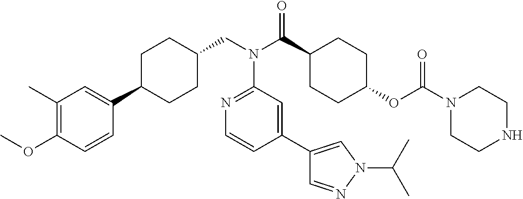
C1(C)=C(OC)C=CC(C2CCC(CN(C3=NC=CC(C4=CN(C(C)C)N=C4)=C3)C(=O)C3CCC(OC(=O)N4CCNCC4)CC3)CC2)=C1
